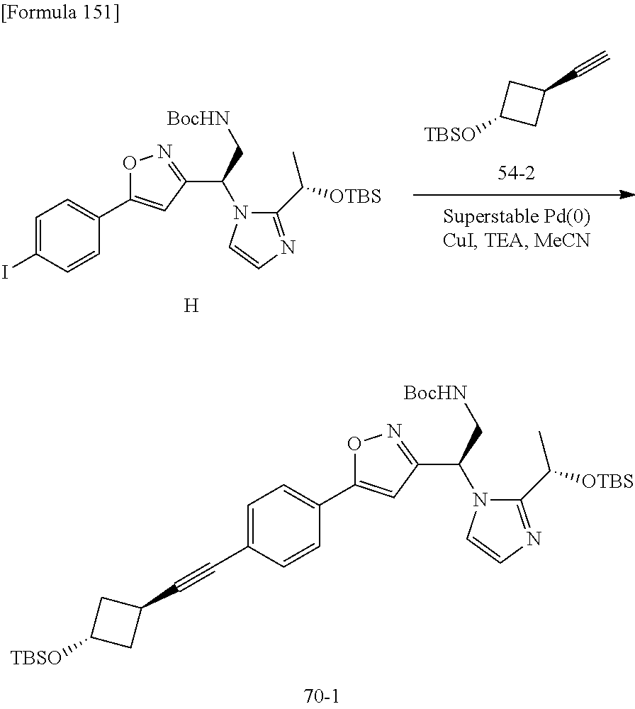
C1(C#CC2CC([TBSO])C2)=CC=C(C2=CC(C(N3C(C([OTBS])C)=NC=C3)C[BocHN])=NO2)C=C1.C#CC1CC([TBSO])C1.IC1=CC=C(C2=CC(C(N3C(C([OTBS])C)=NC=C3)C[BocHN])=NO2)C=C1.[H]
